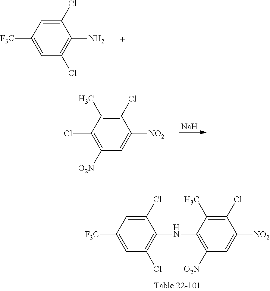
[Na].C1(Cl)=C(C)C(Cl)=C([O2N])C=C1[NO2].C1=C([F3C])C=C(Cl)C(NC2=C([O2N])C=C([NO2])C(Cl)=C2C)=C1Cl.C1(Cl)=CC([F3C])=CC(Cl)=C1N
